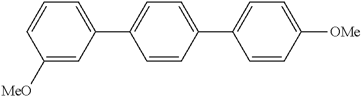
C1=CC=C(C2=CC=C(C3=CC=C([OMe])C=C3)C=C2)C=C1[MeO]
